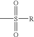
CS(=O)(=O)[R]
